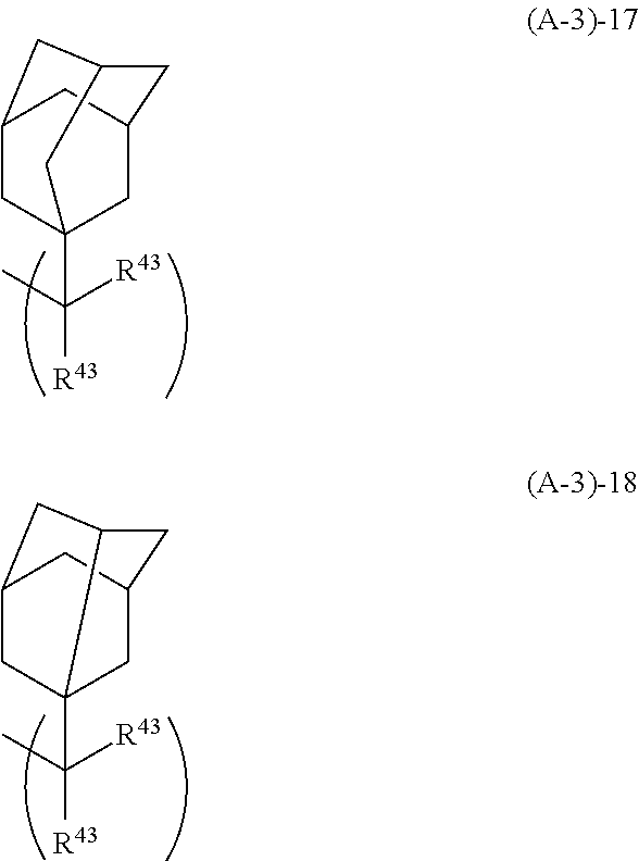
C([R43])(C)([R43])C12CC3CC(CC(C1)C3)C2.C([R43])(C)([R43])C12CC3CC1CC(C2)C3
